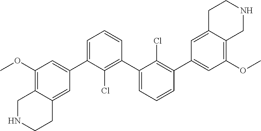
C1=C(C2=CC(OC)=C3C(=C2)CCNC3)C(Cl)=C(C2=CC=CC(C3=CC(OC)=C4C(=C3)CCNC4)=C2Cl)C=C1
